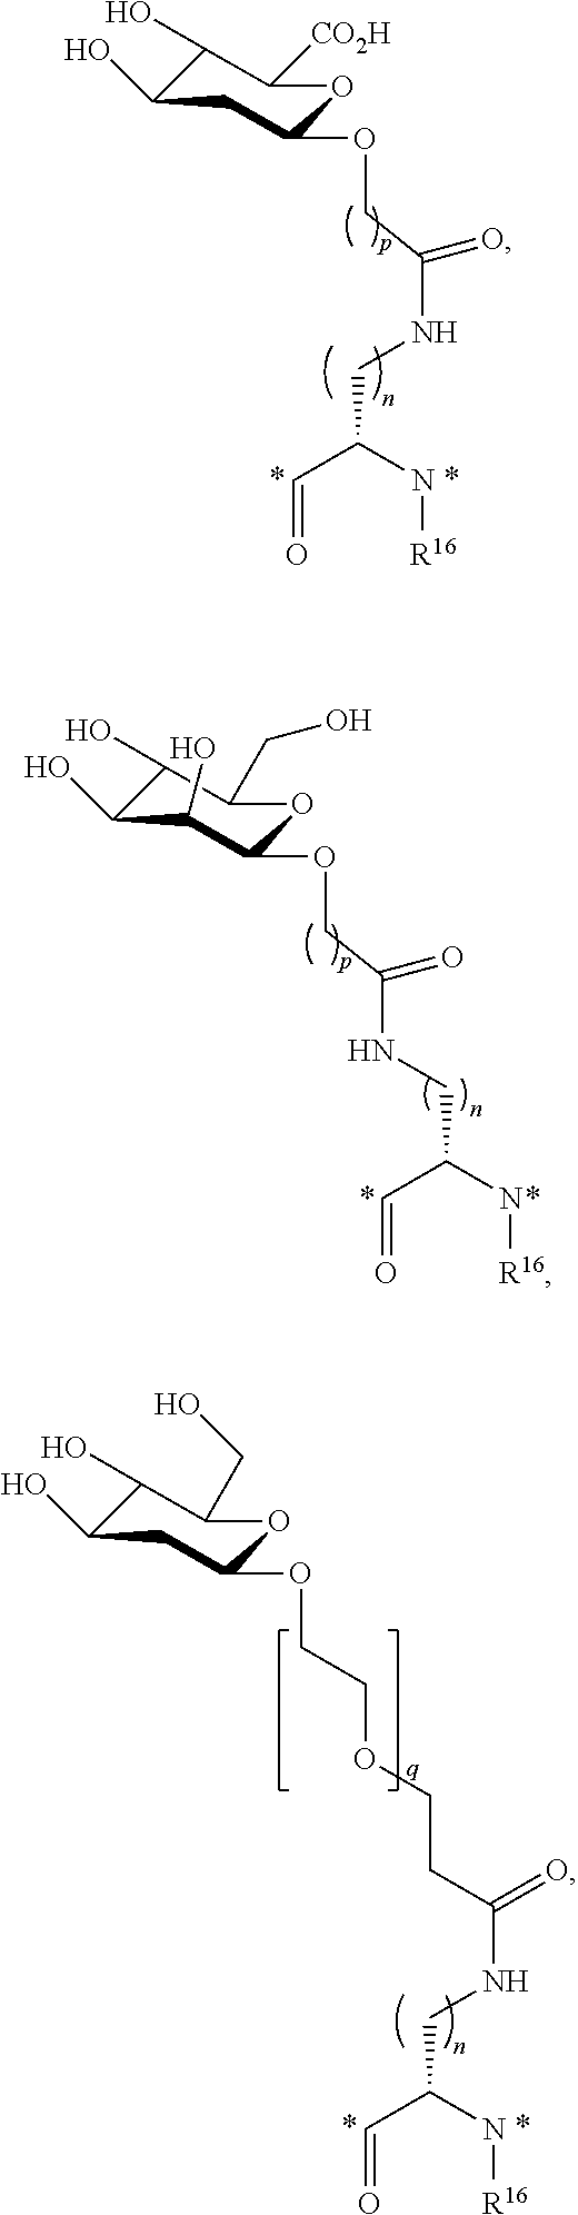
C(NCC(C=O)N[R16])(COC1CC(O)C(O)C([CO2H])O1)=O.C(NCC(N[R16])C=O)(COC1C(O)C(O)C(O)C(CO)O1)=O.O(C1CC(O)C(O)C(CO)O1)CCOCCC(=O)NCC(C=O)N[R16]
